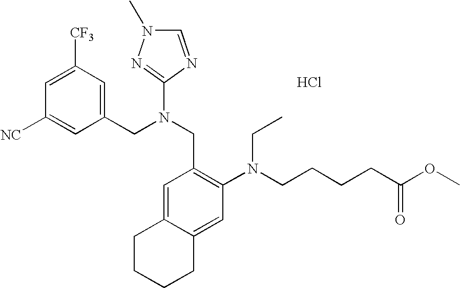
C1=C([CF3])C=C(CN(CC2=C(N(CCCCC(OC)=O)CC)C=C3C(=C2)CCCC3)C2=NN(C)C=N2)C=C1[NC].Cl
